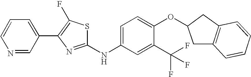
C1=CC=C(C2=C(F)SC(NC3=CC=C(OC4CC5=C(C4)C=CC=C5)C(C(F)(F)F)=C3)=N2)C=N1
